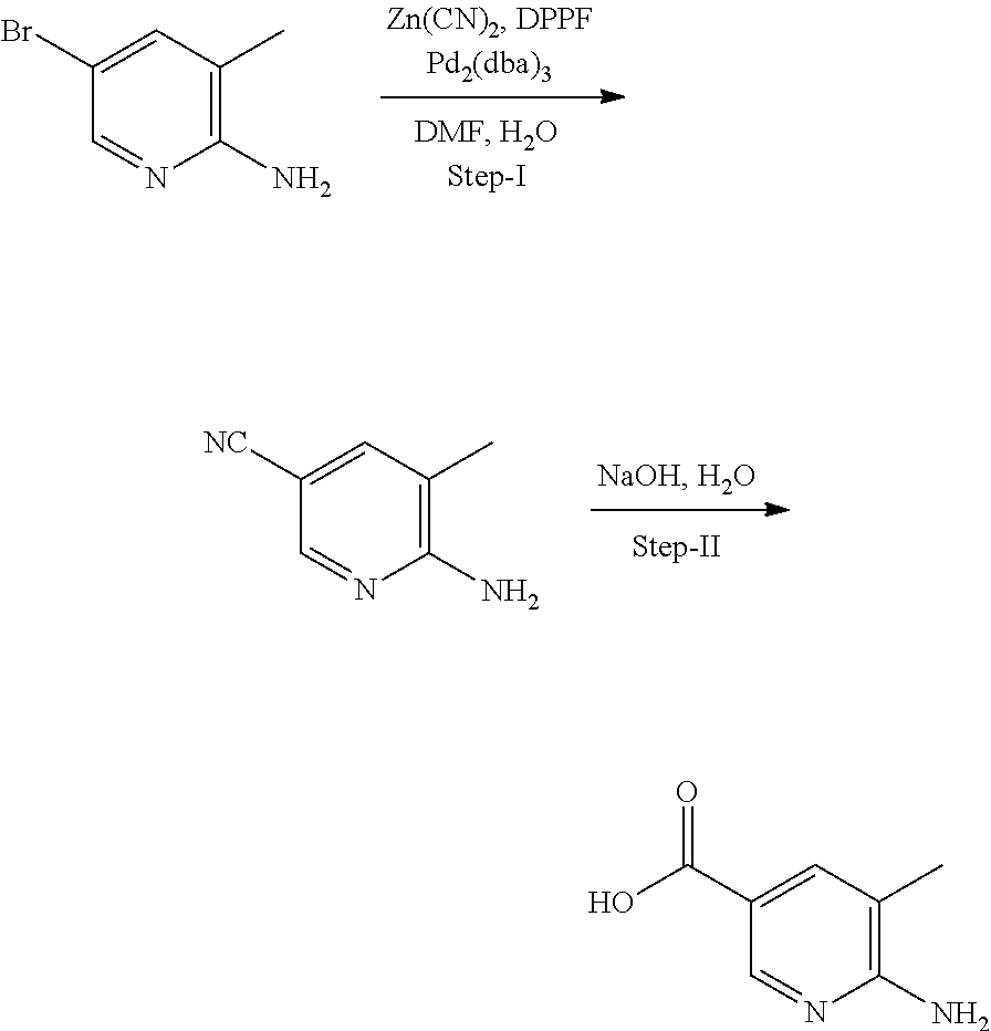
C1=NC(N)=C(C)C=C1Br.C1=NC(N)=C(C)C=C1[NC].C1=NC(N)=C(C)C=C1C(O)=O
